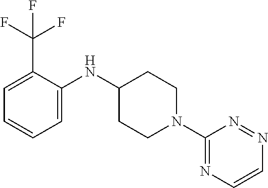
C1(NC2CCN(C3=NC=CN=N3)CC2)=CC=CC=C1C(F)(F)F
